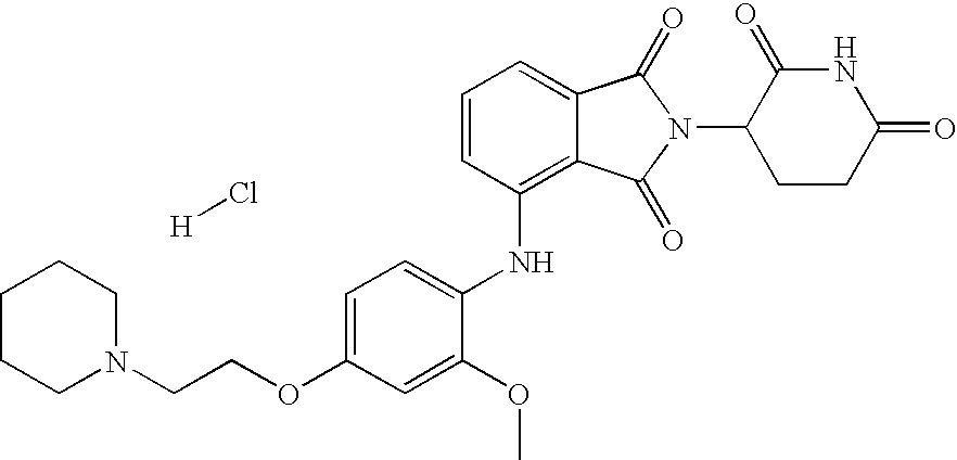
C1=CC(NC2=CC=C(OCCN3CCCCC3)C=C2OC)=C2C(=C1)C(=O)N(C1CCC(=O)NC1=O)C2=O.[H]Cl
